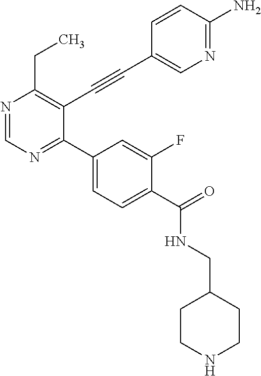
N1=CN=C(C2=CC=C(C(=O)NCC3CCNCC3)C(F)=C2)C(C#CC2=CN=C(N)C=C2)=C1CC
